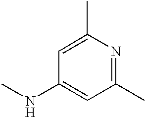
C1(C)=CC(NC)=CC(C)=N1
